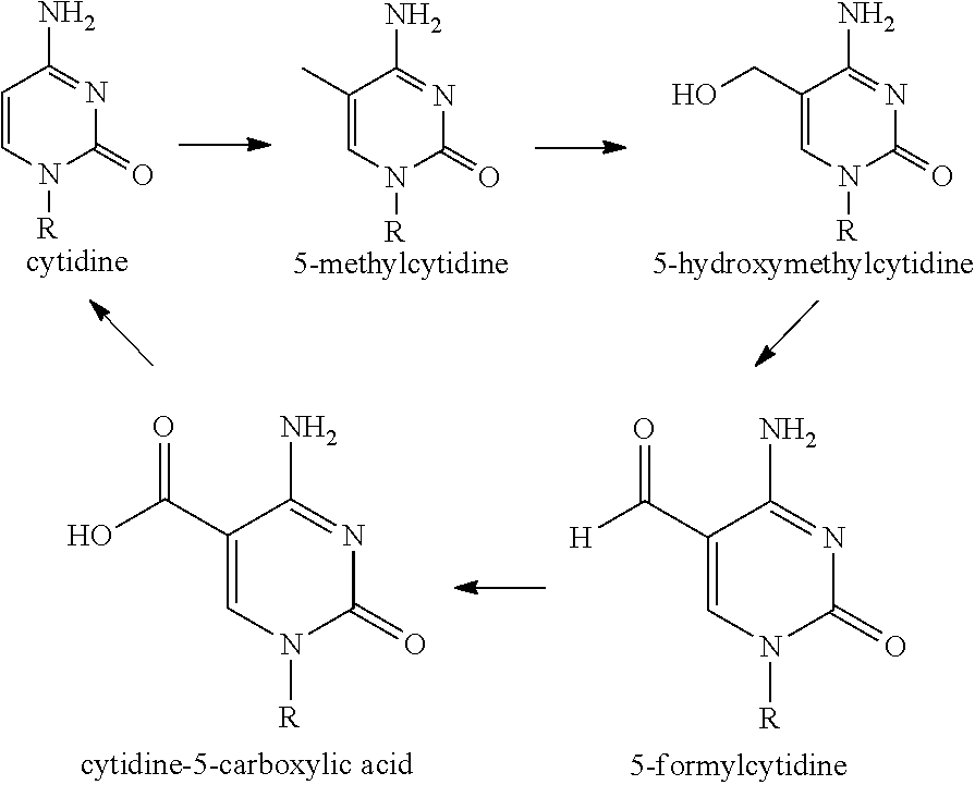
C1(CO)=CN([R])C(=O)N=C1N.C1=CN([R])C(=O)N=C1N.C1(C)=CN([R])C(=O)N=C1N.C1(C(O)=O)=CN([R])C(=O)N=C1N.C1(C([H])=O)=CN([R])C(=O)N=C1N
